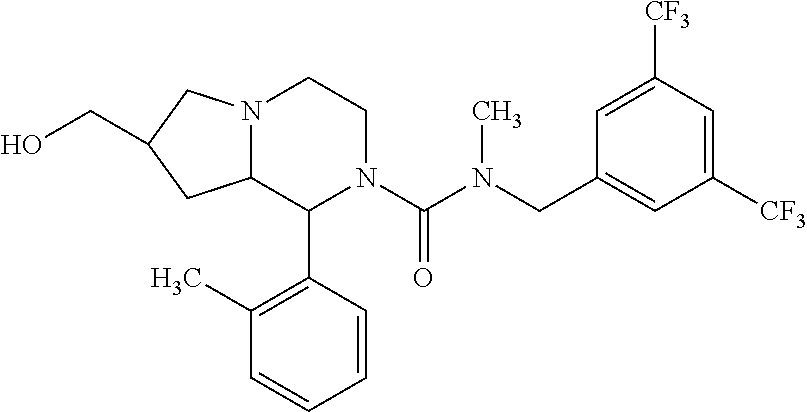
C1=C([CF3])C=C([CF3])C=C1CN(C(N1C(C2=C(C)C=CC=C2)C2N(CC1)CC(CO)C2)=O)C
